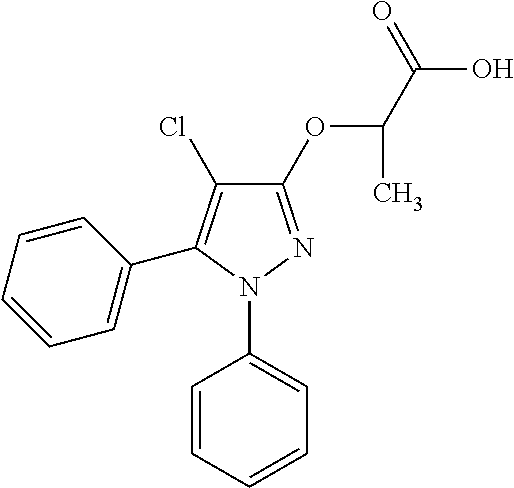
C1(OC(C(O)=O)C)=NN(C2=CC=CC=C2)C(C2=CC=CC=C2)=C1Cl
